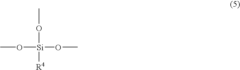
CO[Si](OC)(OC)[R4]
